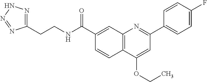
C1(C(NCCC2=NNN=N2)=O)=CC2=C(C=C1)C(OCC)=CC(C1=CC=C(F)C=C1)=N2
